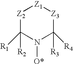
[Z2]1C([R2])([R1])N([O*])C([R3])([R4])[Z3][Z1]1
